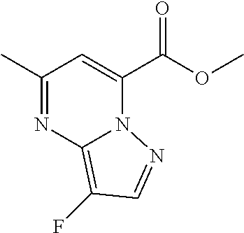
C1(C)=NC2=C(F)C=NN2C(C(OC)=O)=C1
